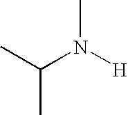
CC(N([H])C)C
